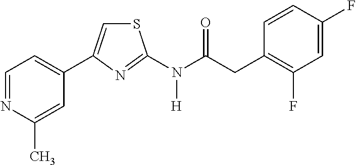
C1=NC(C)=CC(C2=CSC(N(C(CC3=C(F)C=C(F)C=C3)=O)[H])=N2)=C1
